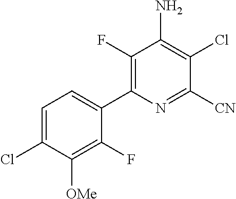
C1(F)=C(C2=CC=C(Cl)C([OMe])=C2F)N=C([CN])C(Cl)=C1N
